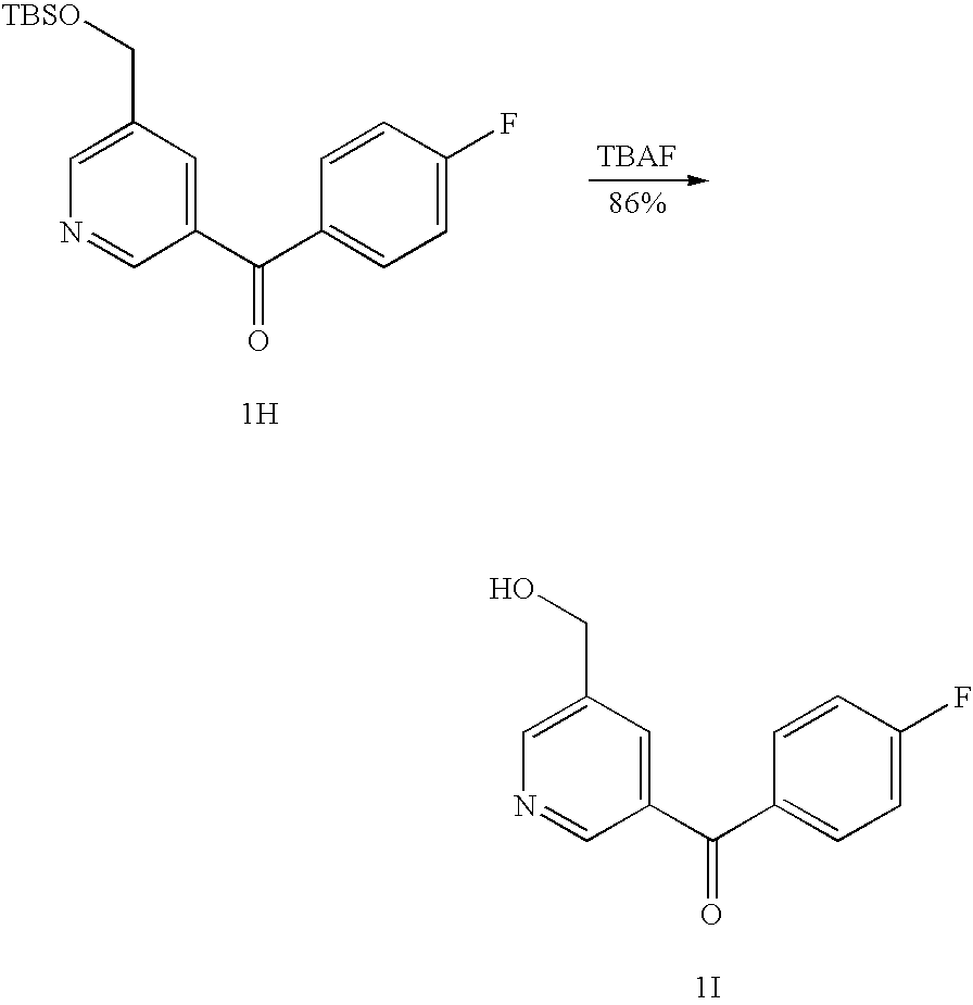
C1(C(C2=CC=C(F)C=C2)=O)=CC(CO)=CN=C1.[1I].C1(C(C2=CC=C(F)C=C2)=O)=CC(C[TBSO])=CN=C1.[1H]
